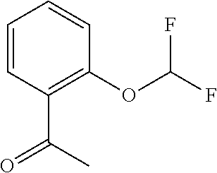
C1=CC(C(C)=O)=C(OC(F)F)C=C1
